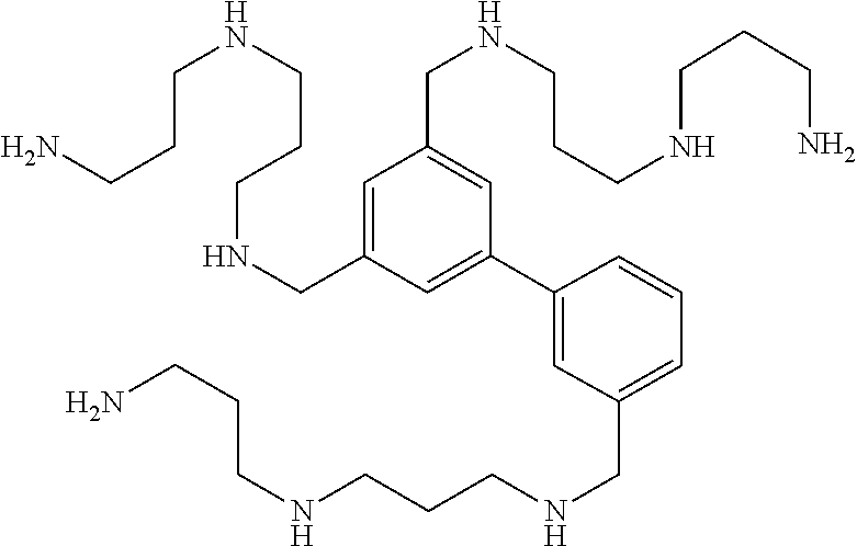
C1=C(CNCCCNCCCN)C=C(C2=CC(CNCCCNCCCN)=CC=C2)C=C1CNCCCNCCCN
